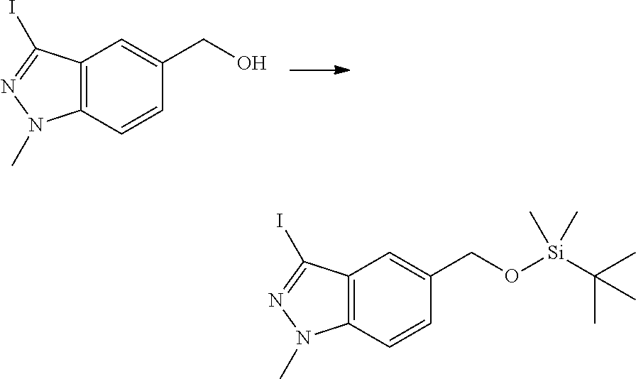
C12=C(C=CC(CO)=C1)N(C)N=C2I.C12=C(C=CC(CO[Si](C(C)(C)C)(C)C)=C1)N(C)N=C2I
